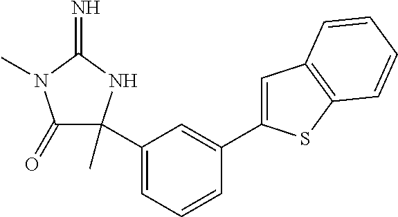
C1(=O)C(C2=CC=CC(C3=CC4=C(S3)C=CC=C4)=C2)(C)NC(=N)N1C
